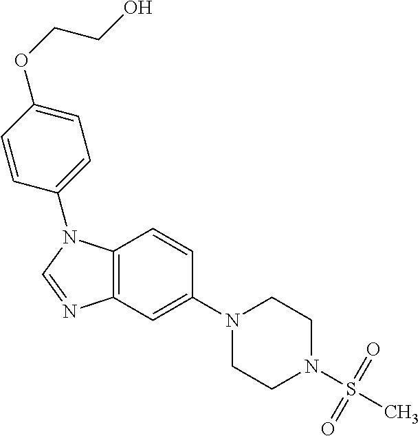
C1(N2CCN(S(C)(=O)=O)CC2)=CC2=C(C=C1)N(C1=CC=C(OCCO)C=C1)C=N2
